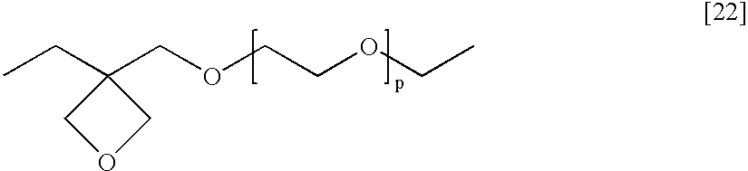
CCC1(COCCOCC)COC1
